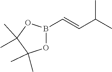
C(C=CB1OC(C)(C)C(C)(C)O1)(C)C
